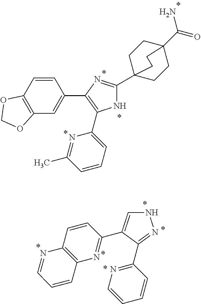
C1=CC2=C(C=C1C1=C(C3=CC=CC(C)=N3)NC(C34CCC(C(=O)N)(CC3)CC4)=N1)OCO2.C1=CC(C2=CNN=C2C2=NC=CC=C2)=NC2=C1N=CC=C2
